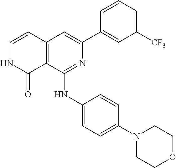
C12=C(C(NC3=CC=C(N4CCOCC4)C=C3)=NC(C3=CC([CF3])=CC=C3)=C1)C(=O)NC=C2
